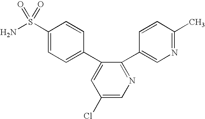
C1(S(N)(=O)=O)=CC=C(C2=CC(Cl)=CN=C2C2=CN=C(C)C=C2)C=C1
